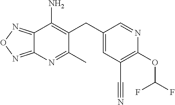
C12=NON=C1N=C(C)C(CC1=CC(C#N)=C(OC(F)F)N=C1)=C2N
